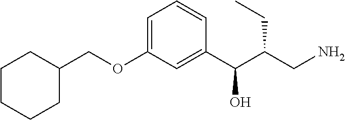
C1=C(OCC2CCCCC2)C=C(C(C(CN)CC)O)C=C1
